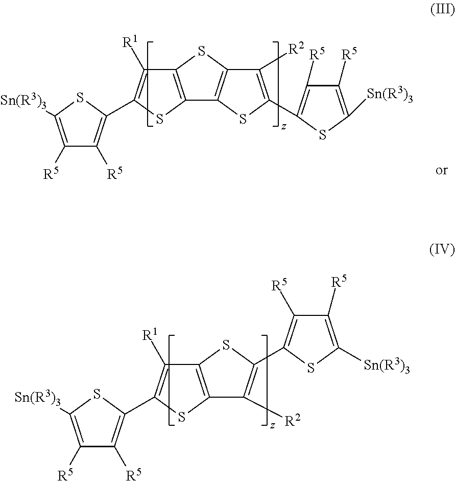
C12=C(SC(C3=C([R5])C([R5])=C([Sn(R3)3])S3)=C1[R1])C1=C(S2)C([R2])=C(C2=C([R5])C([R5])=C([Sn(R3)3])S2)S1.C12=C(SC(C3=C([R5])C([R5])=C([Sn(R3)3])S3)=C1[R1])C([R2])=C(C1=C([R5])C([R5])=C([Sn(R3)3])S1)S2
